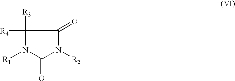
C1([R3])([R4])N([R1])C(=O)N([R2])C1=O
